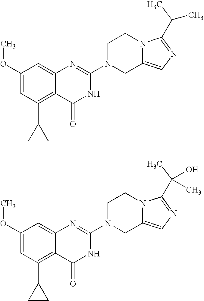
C1(OC)=CC(C2CC2)=C2C(=C1)N=C(N1CC3=CN=C(C(C)C)N3CC1)NC2=O.C1(OC)=CC(C2CC2)=C2C(=C1)N=C(N1CC3=CN=C(C(O)(C)C)N3CC1)NC2=O
